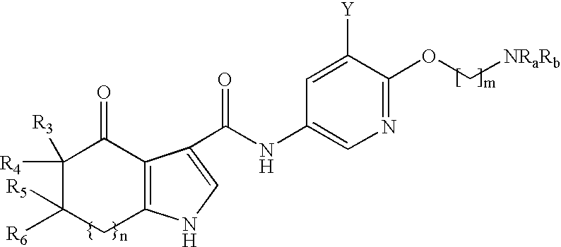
C12=C(C(C(=O)NC3=CN=C(OC[NRaRb])C([Y])=C3)=CN1)C(=O)C([R4])([R3])C([R6])([R5])C2
